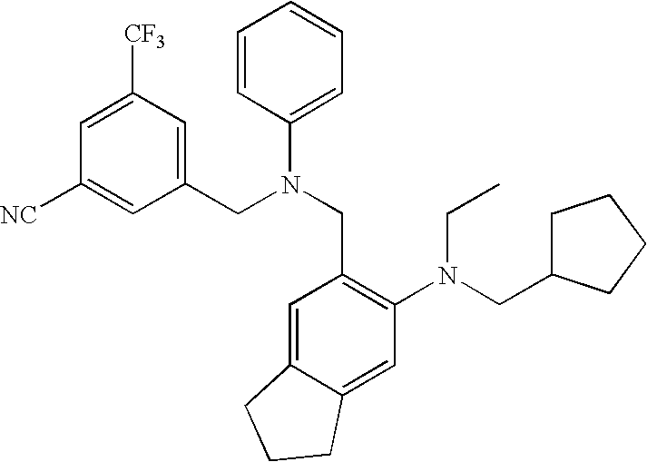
C1([NC])=CC(CN(CC2=C(N(CC3CCCC3)CC)C=C3C(=C2)CCC3)C2=CC=CC=C2)=CC([CF3])=C1
